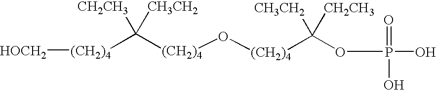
[(CH2)4](C([(CH2)4]O[(CH2)4]C(OP(O)(=O)O)([CH3CH2])[CH2CH3])([CH2CH3])[CH3CH2])[HOCH2]
